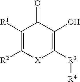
C1([R2])=C([R1])C(=O)C(O)=C([R3][R4])[X]1
